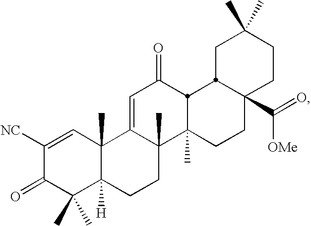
C1([NC])=CC2(C)C([H])(C(C)(C)C1=O)CCC1(C)C2=CC(=O)C2C1(C)CCC1(C(=O)[OMe])CCC(C)(C)CC12
